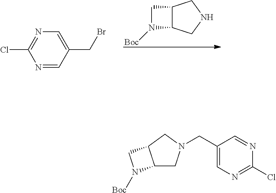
C12C(CNC1)N([Boc])C2.N1=CC(CBr)=CN=C1Cl.C1(CN2CC3C(C2)CN3[Boc])=CN=C(Cl)N=C1
